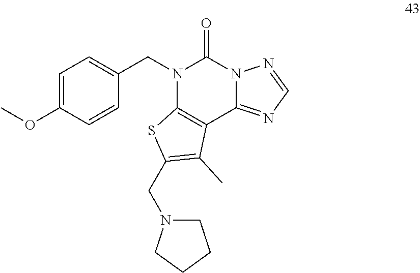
C1=C(OC)C=CC(CN2C3=C(C4=NC=NN4C2=O)C(C)=C(CN2CCCC2)S3)=C1
